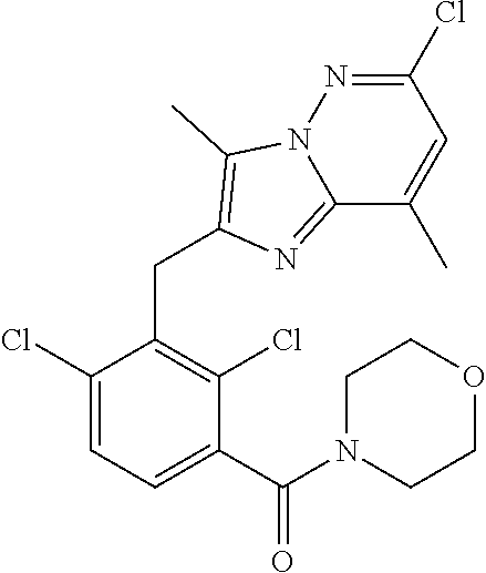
C1(Cl)=CC=C(C(=O)N2CCOCC2)C(Cl)=C1CC1=C(C)N2C(=N1)C(C)=CC(Cl)=N2
